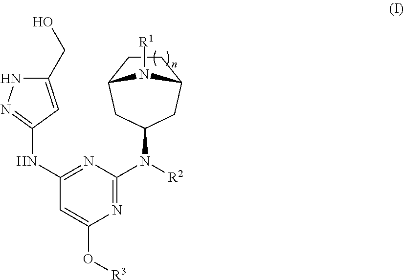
N([R2])(C1=NC(O[R3])=CC(NC2=NNC(CO)=C2)=N1)C1CC2CCC(C1)N2[R1]
